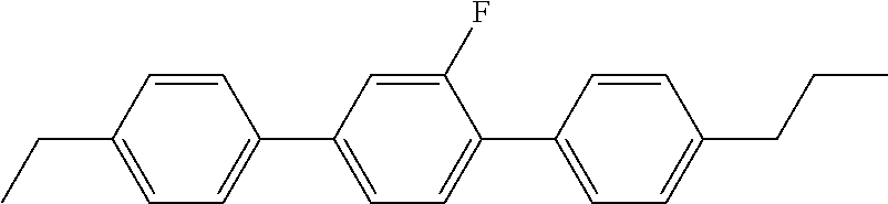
C1(C2=CC=C(C3=CC=C(CCC)C=C3)C(F)=C2)=CC=C(CC)C=C1
